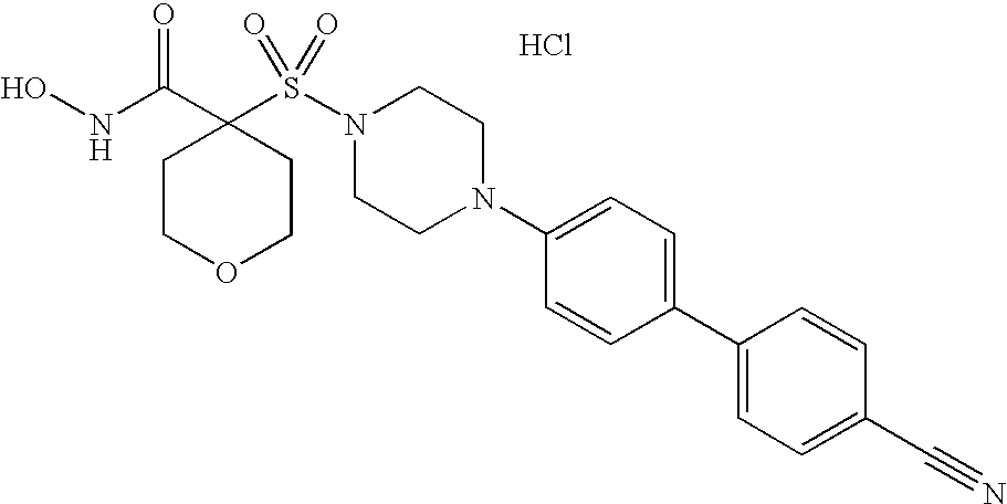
ONC(C1(S(N2CCN(C3=CC=C(C4=CC=C(C#N)C=C4)C=C3)CC2)(=O)=O)CCOCC1)=O.Cl
